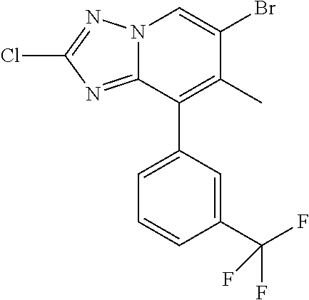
N12C(=NC(Cl)=N1)C(C1=CC=CC(C(F)(F)F)=C1)=C(C)C(Br)=C2
